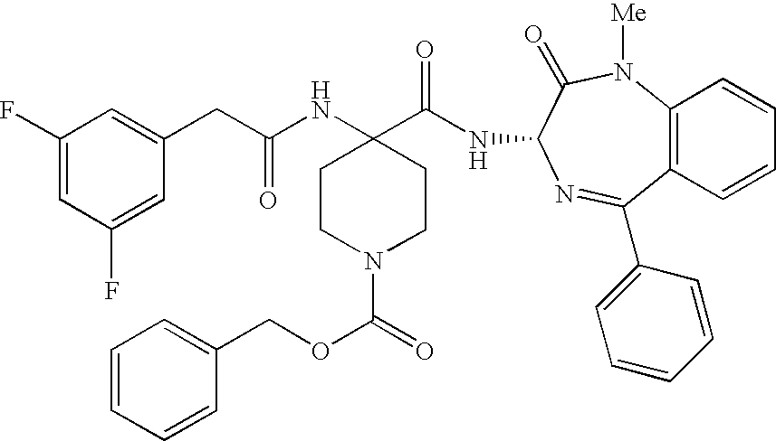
C1(F)=CC(F)=CC(CC(NC2(C(NC3C(=O)N([Me])C4=C(C=CC=C4)C(C4=CC=CC=C4)=N3)=O)CCN(C(=O)OCC3=CC=CC=C3)CC2)=O)=C1
